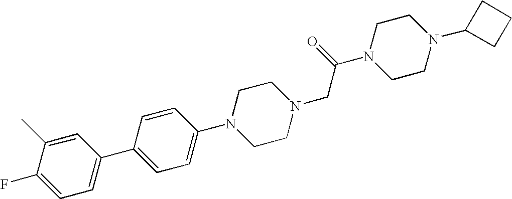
C1(F)=CC=C(C2=CC=C(N3CCN(CC(N4CCN(C5CCC5)CC4)=O)CC3)C=C2)C=C1C
